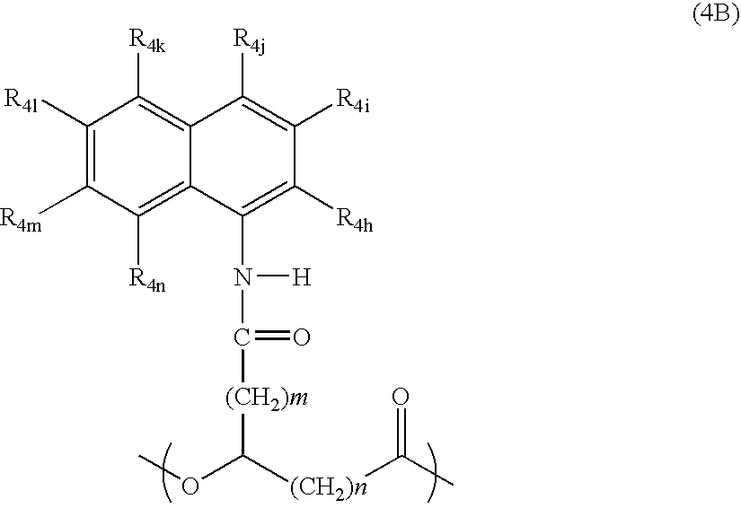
COC([(CH2)n]C(C)=O)[(CH2)m]C(N(C1=C([R4h])C([R4i])=C([R4j])C2=C([R4k])C([R4l])=C([R4m])C([R4n])=C12)[H])=O
